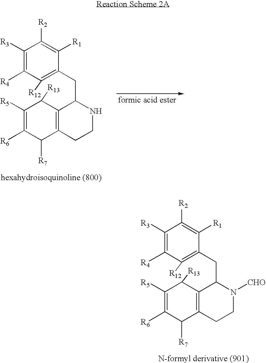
C1([R3])=C([R4])C([R12])=C(CC2C3=C(C([R7])C([R6])=C([R5])C3[R13])CCN2[CHO])C([R1])=C1[R2].C1([R3])=C([R4])C([R12])=C(CC2C3=C(C([R7])C([R6])=C([R5])C3[R13])CCN2)C([R1])=C1[R2]
